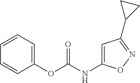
C1(OC(NC2=CC(C3CC3)=NO2)=O)=CC=CC=C1
